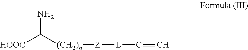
[HOOC]C([(CH2)n][Z][L]C#C)N
